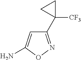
C1(C2([CF3])CC2)=NOC(N)=C1
